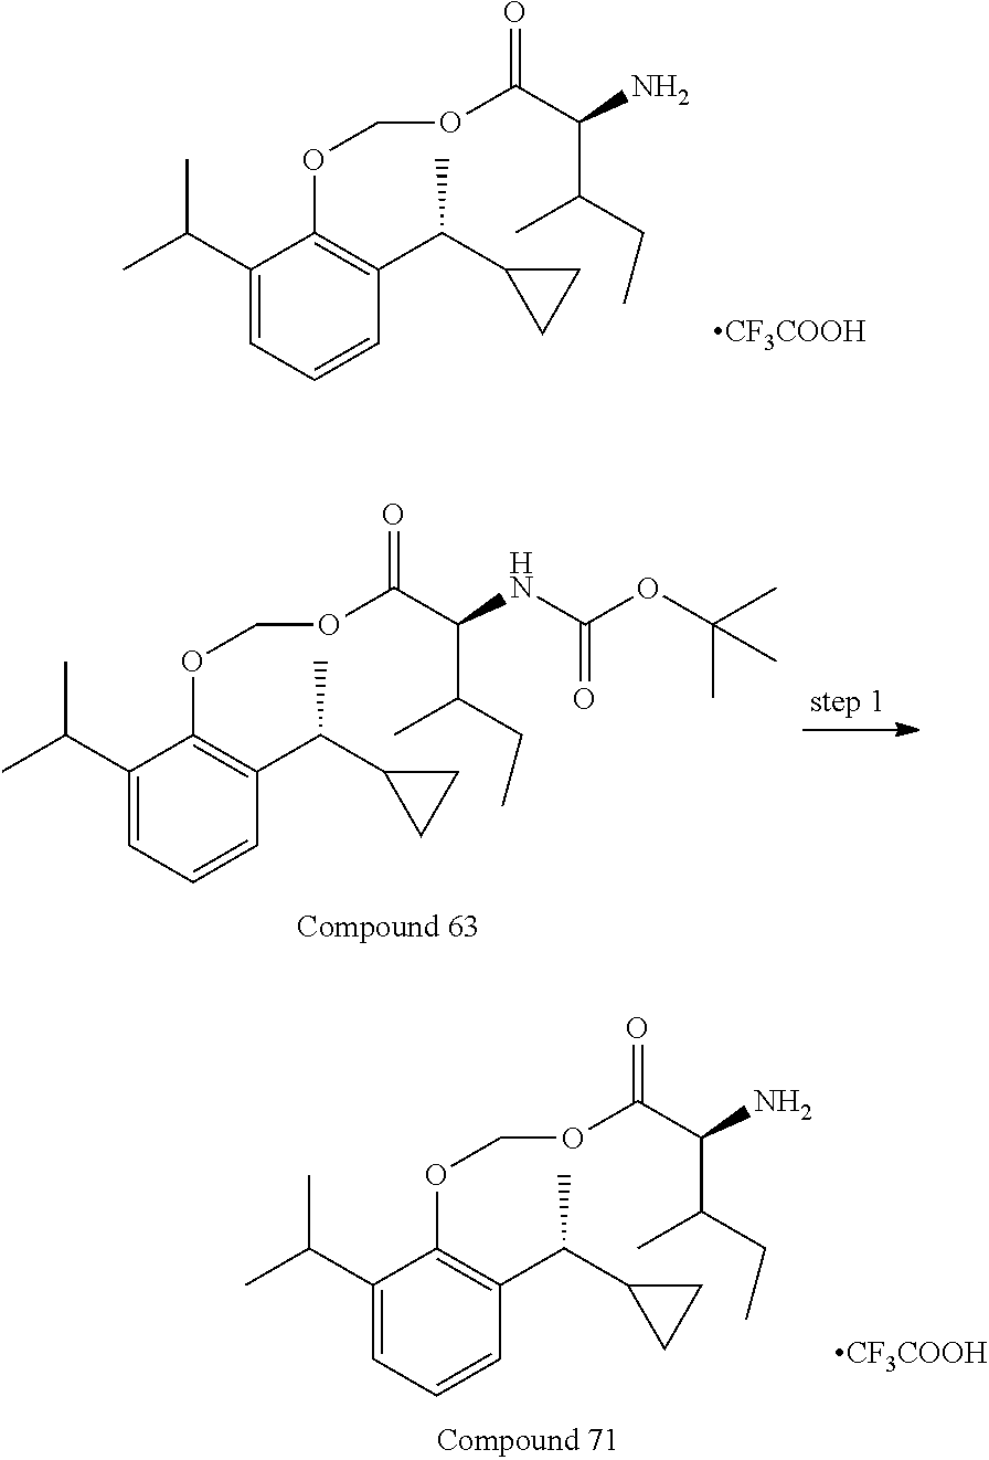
C1(C(C)C)=CC=CC(C(C2CC2)C)=C1OCOC(C(C(CC)C)N)=O.[CF3COOH].C1(C(C)C)=CC=CC(C(C2CC2)C)=C1OCOC(C(C(CC)C)NC(OC(C)(C)C)=O)=O.C1(C(C)C)=CC=CC(C(C2CC2)C)=C1OCOC(C(C(CC)C)N)=O.[CF3COOH]
